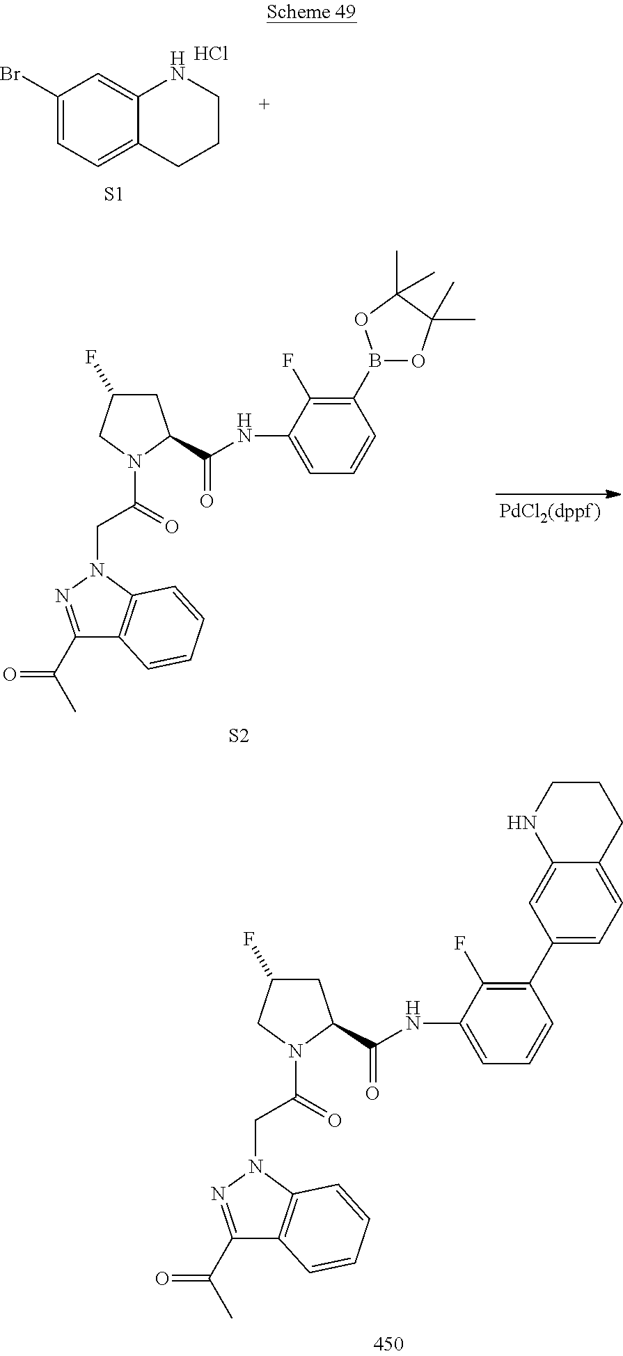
C1(Br)=CC=C2C(=C1)NCCC2.Cl.[S1].C1(C2=CC=C3C(=C2)NCCC3)=C(F)C(NC(=O)C2CC(F)CN2C(CN2N=C(C(C)=O)C3=C2C=CC=C3)=O)=CC=C1.C1(B2OC(C)(C)C(C)(C)O2)=C(F)C(NC(=O)C2CC(F)CN2C(CN2N=C(C(C)=O)C3=C2C=CC=C3)=O)=CC=C1.[S2]
